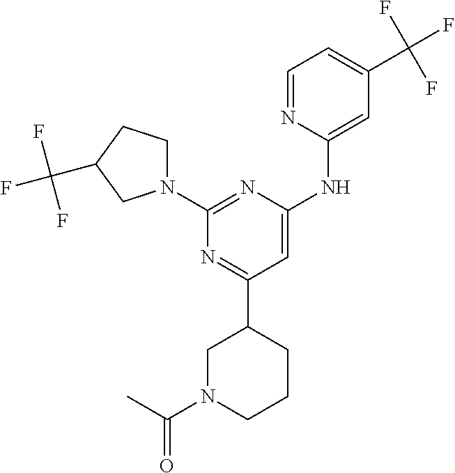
C1=NC(NC2=CC(C3CN(C(C)=O)CCC3)=NC(N3CCC(C(F)(F)F)C3)=N2)=CC(C(F)(F)F)=C1
